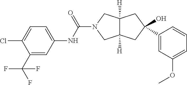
OC1(C2=CC(OC)=CC=C2)CC2([H])C([H])(CN(C(NC3=CC=C(Cl)C(C(F)(F)F)=C3)=O)C2)C1
